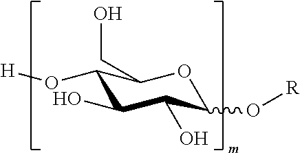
C1(O[H])C(O)C(O)C(O[R])OC1CO
